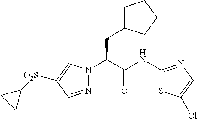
N1=CC([O2S]C2CC2)=CN1C(C(NC1=NC=C(Cl)S1)=O)CC1CCCC1
